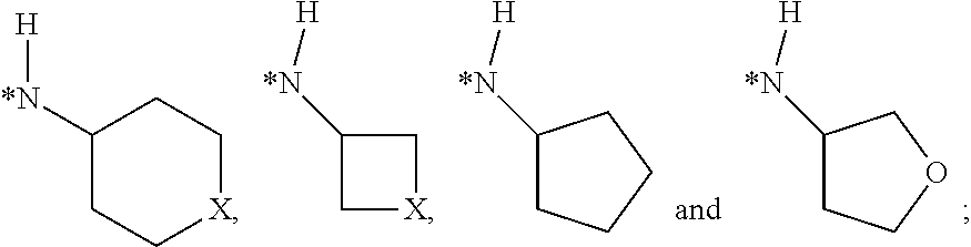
C1COCC1[*N][H].C1([*N][H])CC[X]CC1.C1([*N][H])C[X]C1.C1CCCC1[*N][H]
